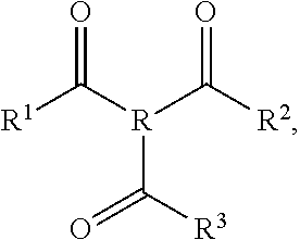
[R1]C([R](C([R2])=O)C([R3])=O)=O
